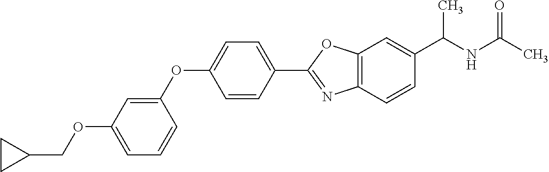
C1=C(OCC2CC2)C=C(OC2=CC=C(C3=NC4=C(O3)C=C(C(NC(C)=O)C)C=C4)C=C2)C=C1
